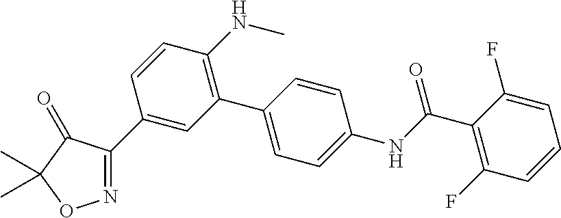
C1(NC)=C(C2=CC=C(NC(C3=C(F)C=CC=C3F)=O)C=C2)C=C(C2=NOC(C)(C)C2=O)C=C1
